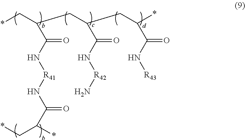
*CC(CC(CC(*)C(N[R43])=O)C(N[R42]N)=O)C(N[R41]NC(C(C*)*)=O)=O
